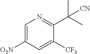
C1=C([O2N])C=C([CF3])C(C([CN])(C)C)=N1
